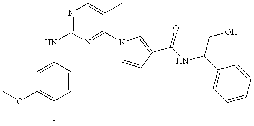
N(C1=NC=C(C)C(N2C=CC(C(NC(C3=CC=CC=C3)CO)=O)=C2)=N1)C1=CC(OC)=C(F)C=C1
